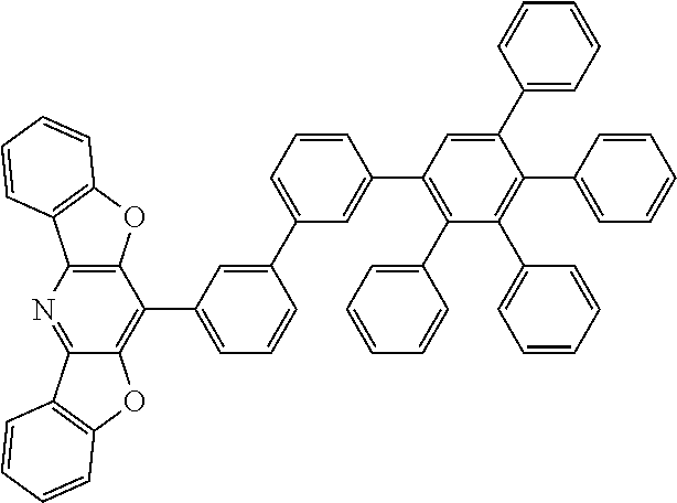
C12=NC3=C(C(C4=CC=CC(C5=CC=CC(C6=C(C7=CC=CC=C7)C(C7=CC=CC=C7)=C(C7=CC=CC=C7)C(C7=CC=CC=C7)=C6)=C5)=C4)=C1OC1=C2C=CC=C1)OC1=C3C=CC=C1
